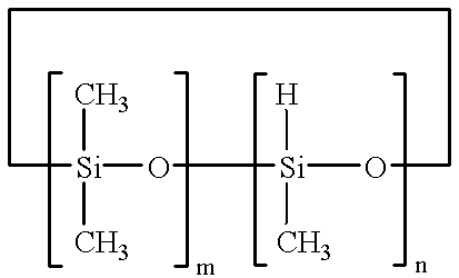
[Si]1(C)(C)O[Si]([H])(C)OCCCC1
